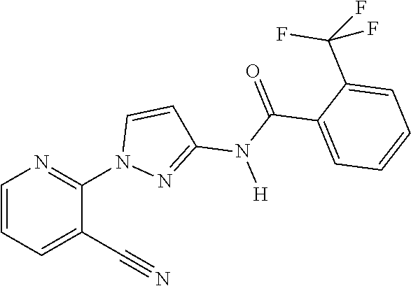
C1=CC=C(C#N)C(N2N=C(N(C(=O)C3=CC=CC=C3C(F)(F)F)[H])C=C2)=N1
